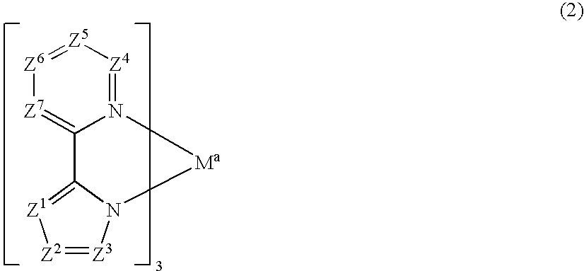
[Z6]1=[Z5][Z4]=N2C(=[Z7]1)C1=[Z1][Z2]=[Z3]N1[Ma]2
